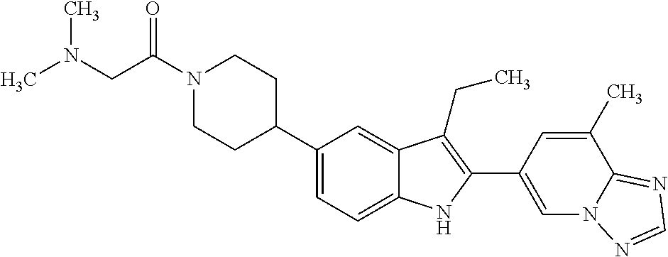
C(N1CCC(C2=CC=C3C(=C2)C(CC)=C(C2=CN4C(=NC=N4)C(C)=C2)N3)CC1)(CN(C)C)=O
